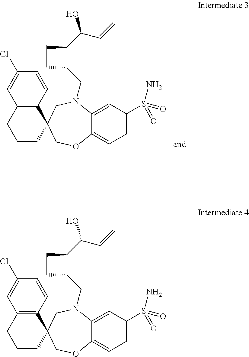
C1(Cl)=CC2=C(C=C1)C1(CCC2)COC2=CC=C(S(=O)(=O)N)C=C2N(CC2C(C(C=C)O)CC2)C1.C1(Cl)=CC2=C(C=C1)C1(CCC2)COC2=CC=C(S(=O)(=O)N)C=C2N(CC2C(C(C=C)O)CC2)C1
